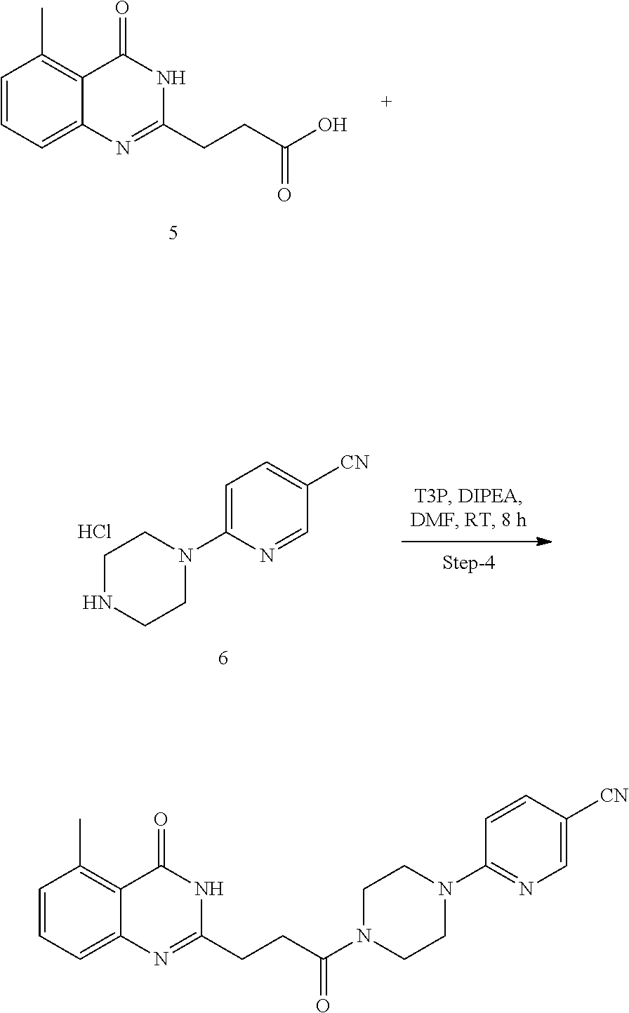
C1=CC=C2C(=C1C)C(=O)NC(CCC(O)=O)=N2.C1NCCN(C2=CC=C([CN])C=N2)C1.Cl.C1CN(C2=NC=C([CN])C=C2)CCN1C(CCC1=NC2=CC=CC(C)=C2C(=O)N1)=O
